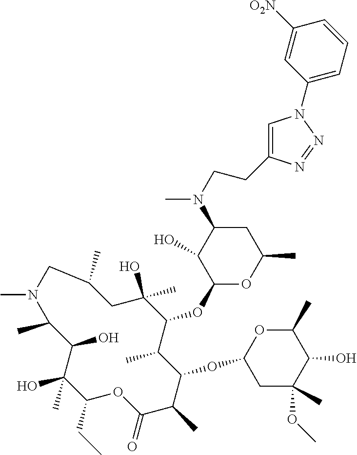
C1(CC)C(C)(O)C(O)C(C)N(C)CC(C)CC(O)(C)C(OC2OC(C)CC(N(C)CCC3=CN(C4=CC=CC([O2N])=C4)N=N3)C2O)C(C)C(OC2CC(C)(OC)C(O)C(C)O2)C(C)C(=O)O1
